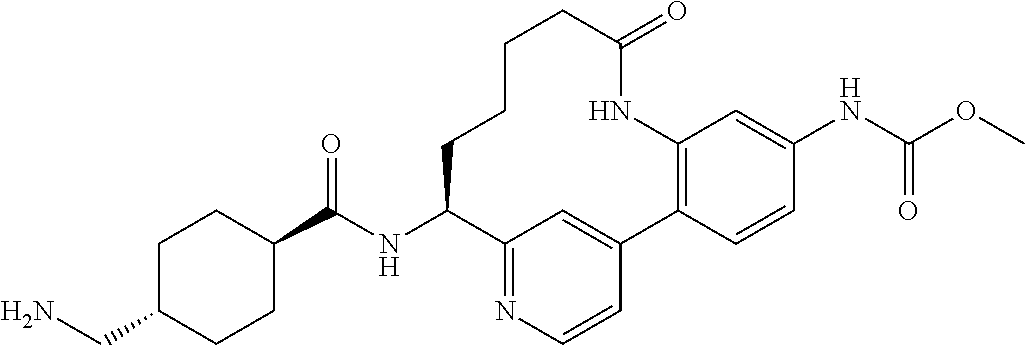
C(C1CCC(C(NC2C3=NC=CC(=C3)C3=C(C=C(NC(OC)=O)C=C3)NC(=O)CCCC2)=O)CC1)N
